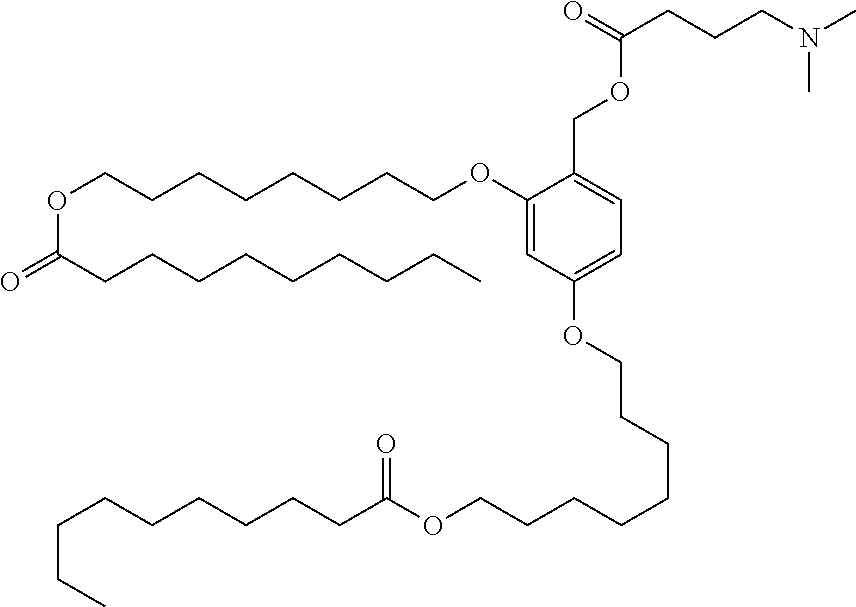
C1(OCCCCCCCCOC(=O)CCCCCCCCC)=CC(OCCCCCCCCOC(CCCCCCCCC)=O)=CC=C1COC(CCCN(C)C)=O
